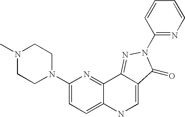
N1(C)CCN(C2=CC=C3C(=N2)C2=NN(C4=NC=CC=C4)C(=O)C2=CN3)CC1
